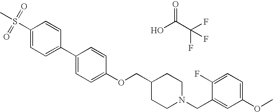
S(C1=CC=C(C2=CC=C(OCC3CCN(CC4=CC(OC)=CC=C4F)CC3)C=C2)C=C1)(C)(=O)=O.OC(C(F)(F)F)=O
